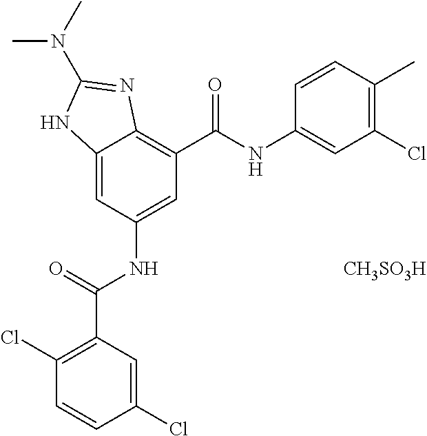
C12=CC(NC(C3=C(Cl)C=CC(Cl)=C3)=O)=CC(C(NC3=CC(Cl)=C(C)C=C3)=O)=C1N=C(N(C)C)N2.[CH3SO3H]
